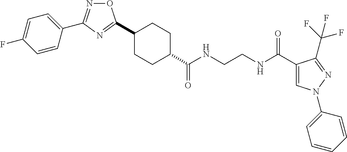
C1(C2=NC(C3=CC=C(F)C=C3)=NO2)CCC(C(NCCNC(C2=CN(C3=CC=CC=C3)N=C2C(F)(F)F)=O)=O)CC1
